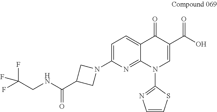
C1=C(N2CC(C(=O)NCC(F)(F)F)C2)N=C2C(=C1)C(=O)C(C(=O)O)=CN2C1=NC=CS1
